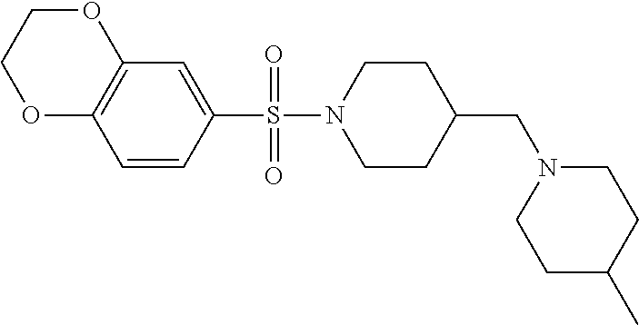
C1N(S(C2=CC3=C(C=C2)OCCO3)(=O)=O)CCC(CN2CCC(C)CC2)C1
